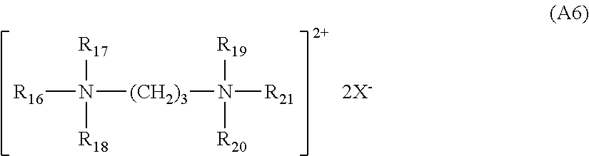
[R16]N([R17])([R18])[(CH2)3]N([R19])([R20])[R21].[2X-]
